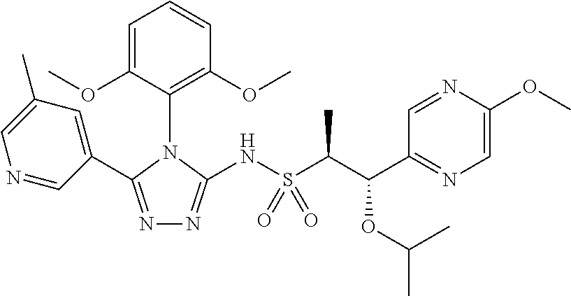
N1=C(C2=CC(C)=CN=C2)N(C2=C(OC)C=CC=C2OC)C(NS(C(C(C2=NC=C(OC)N=C2)OC(C)C)C)(=O)=O)=N1
